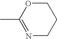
N1=C(C)OCCC1
